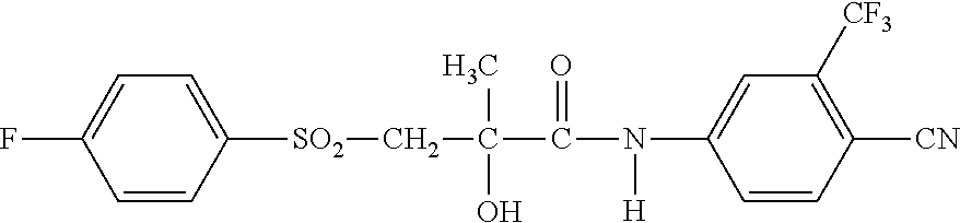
C1([SO2]CC(C(N(C2=CC([CF3])=C([CN])C=C2)[H])=O)(C)O)=CC=C(F)C=C1
